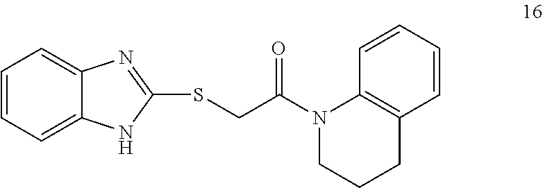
C1=CC=C2C(=C1)N=C(SCC(N1CCCC3=C1C=CC=C3)=O)N2
